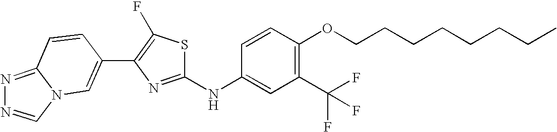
C12=NN=CN1C=C(C1=C(F)SC(NC3=CC(C(F)(F)F)=C(OCCCCCCCC)C=C3)=N1)C=C2
